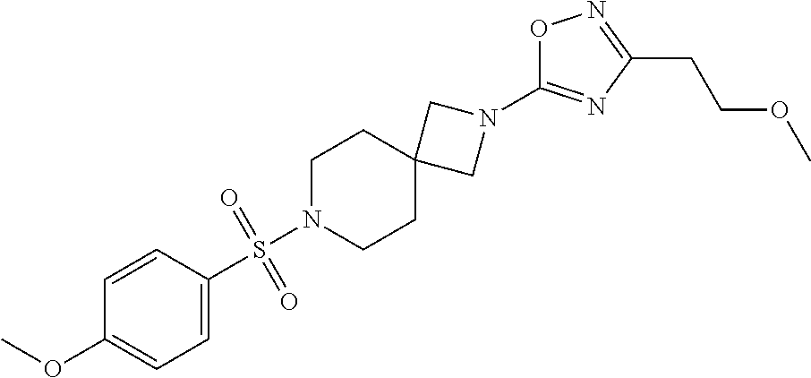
O1N=C(CCOC)N=C1N1CC2(CCN(S(C3=CC=C(OC)C=C3)(=O)=O)CC2)C1
